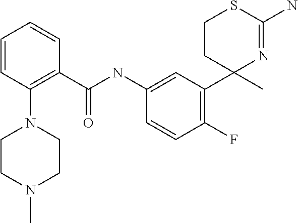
C(NC1=CC(C2(C)N=C(N)SCC2)=C(F)C=C1)(=O)C1=C(N2CCN(C)CC2)C=CC=C1
